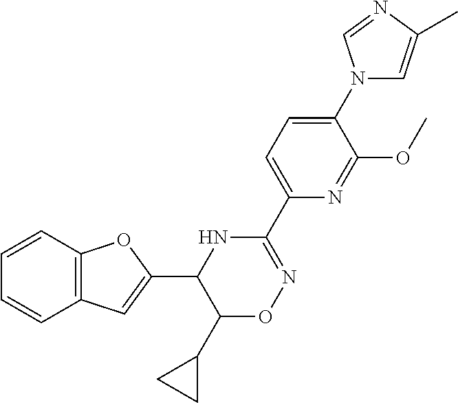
C1=CC2=C(C=C1)C=C(C1NC(C3=CC=C(N4C=C(C)N=C4)C(OC)=N3)=NOC1C1CC1)O2
